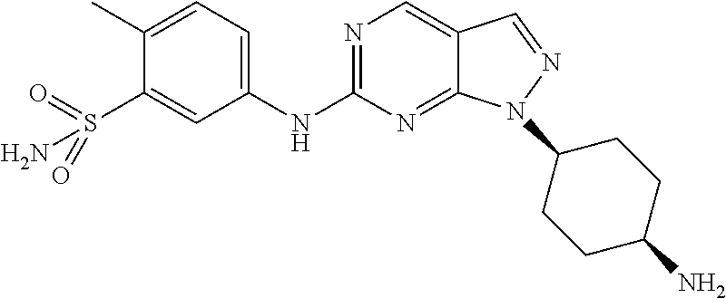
N1=C(NC2=CC=C(C)C(S(N)(=O)=O)=C2)N=C2C(=C1)C=NN2C1CCC(N)CC1
